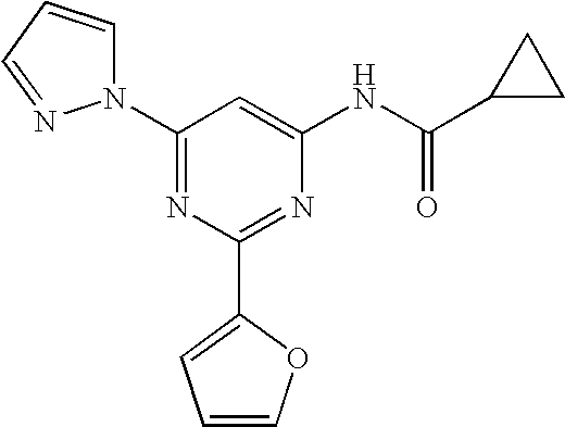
C1(N2C=CC=N2)=NC(C2=CC=CO2)=NC(NC(C2CC2)=O)=C1
